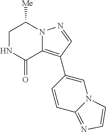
N1C(=O)C2=C(C3=CN4C(=NC=C4)C=C3)C=NN2C([Me])C1
